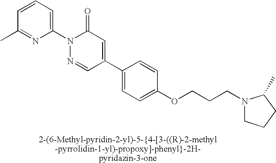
C1(C2=CC(=O)N(C3=CC=CC(C)=N3)N=C2)=CC=C(OCCCN2CCCC2C)C=C1
